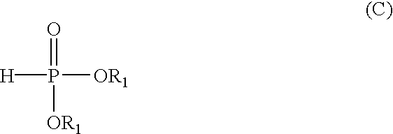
P([OR1])(=O)([OR1])[H]
